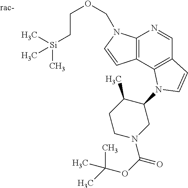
C12=C(C3=C(C=N1)C=CN3C1C(C)CCN(C(=O)OC(C)(C)C)C1)C=CN2COCC[Si](C)(C)C
